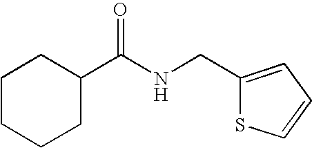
C1CCCC(C(NCC2=CC=CS2)=O)C1
